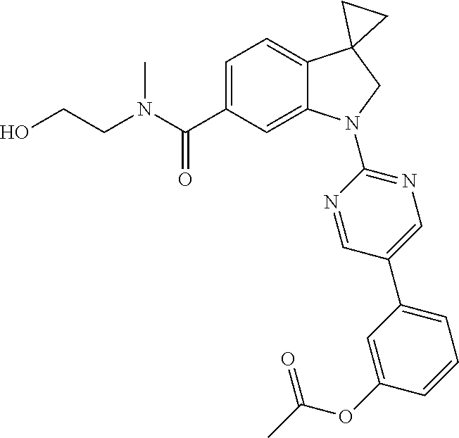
C(C1=CC=C2C(=C1)N(C1=NC=C(C3=CC=CC(OC(=O)C)=C3)C=N1)CC21CC1)(=O)N(C)CCO
